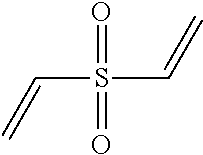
S(C=C)(C=C)(=O)=O
